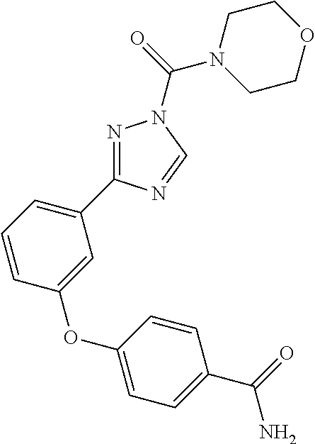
N1=C(C2=CC=CC(OC3=CC=C(C(N)=O)C=C3)=C2)N=CN1C(N1CCOCC1)=O
